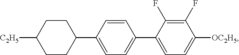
[C2H5]C1CCC(C2=CC=C(C3=CC=C([OC2H5])C(F)=C3F)C=C2)CC1
